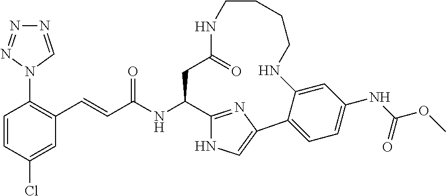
C1=CC(Cl)=CC(C=CC(NC2C3=NC(=CN3)C3=CC=C(NC(OC)=O)C=C3NCCCCNC(=O)C2)=O)=C1N1C=NN=N1
